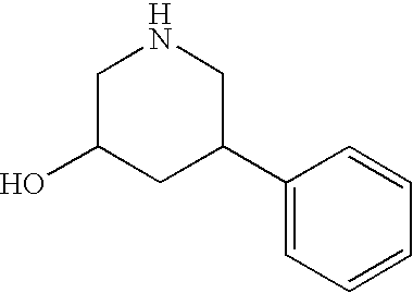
C1(C2CNCC(O)C2)=CC=CC=C1
